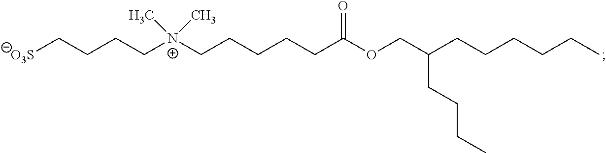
[N+](CCCCCC(OCC(CCCCCC)CCCC)=O)(CCCC[O3S])(C)C
